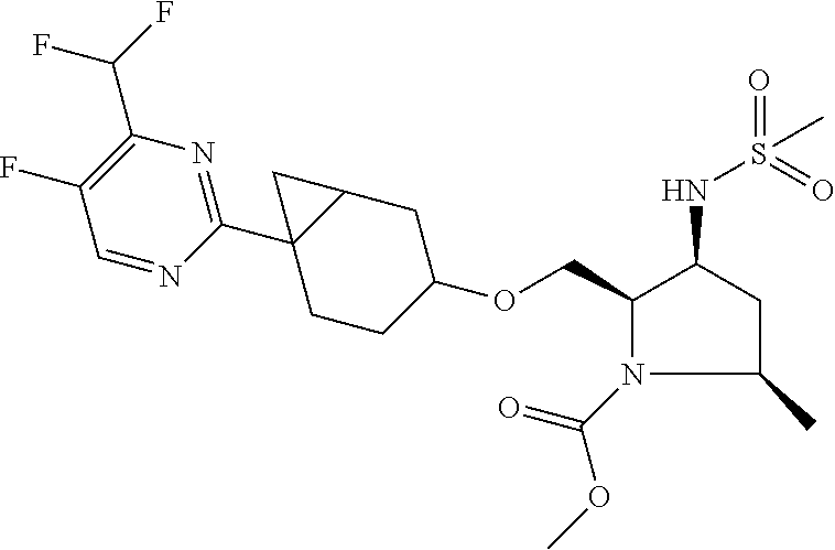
C1(COC2CCC3(C4=NC(C(F)F)=C(F)C=N4)C(C2)C3)N(C(=O)OC)C(C)CC1NS(=O)(=O)C
